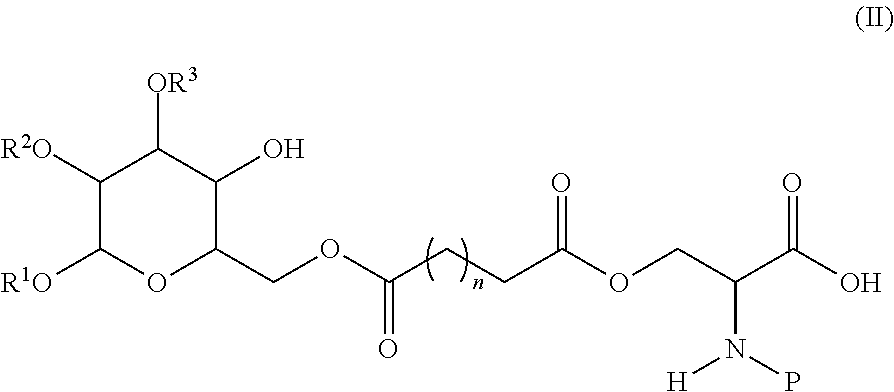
C1([R2O])C([R1O])OC(COC(CCC(OCC(C(O)=O)N(P)[H])=O)=O)C(O)C1[OR3]
